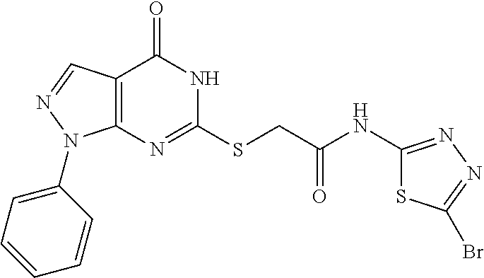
C12=C(N=C(SCC(NC3=NN=C(Br)S3)=O)NC1=O)N(C1=CC=CC=C1)N=C2
